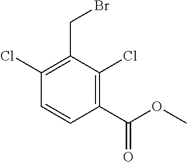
C1(C(OC)=O)=C(Cl)C(CBr)=C(Cl)C=C1
